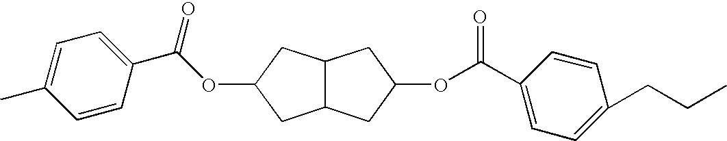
C1=C(C)C=CC(C(OC2CC3C(C2)CC(OC(C2=CC=C(CCC)C=C2)=O)C3)=O)=C1
